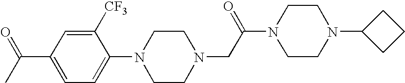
N1(CC(N2CCN(C3CCC3)CC2)=O)CCN(C2=CC=C(C(C)=O)C=C2[CF3])CC1
